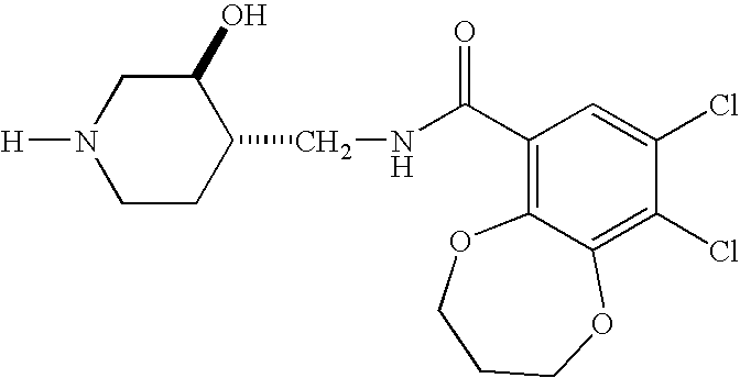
[H]N1CCC(CNC(C2=C3C(=C(Cl)C(Cl)=C2)OCCCO3)=O)C(O)C1
